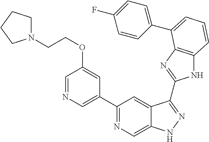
C1(C2=NC=C3C(=C2)C(C2=NC4=C(N2)C=CC=C4C2=CC=C(F)C=C2)=NN3)=CN=CC(OCCN2CCCC2)=C1
